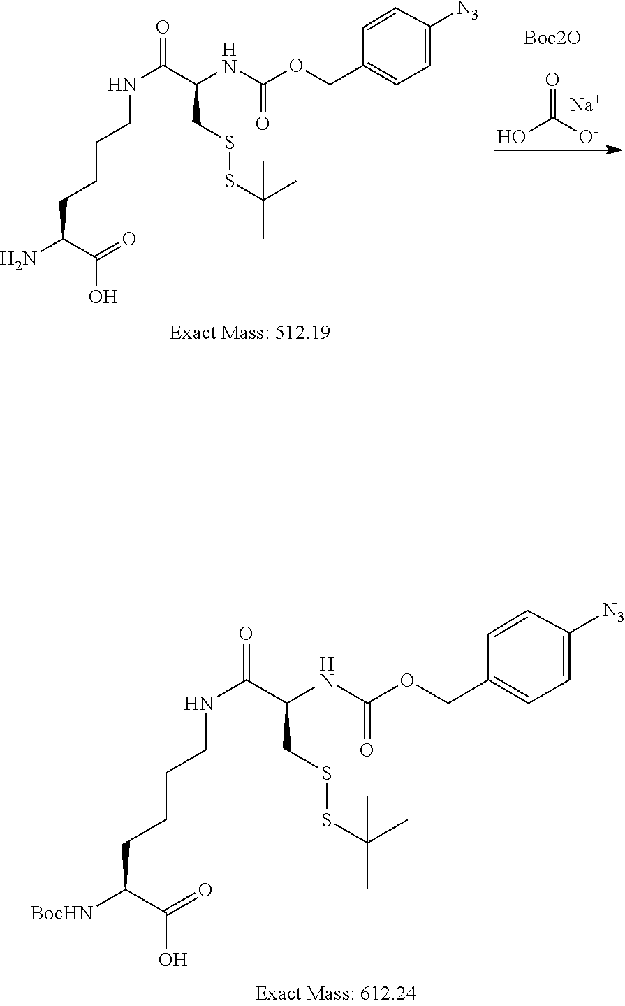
[Boc2O].OC([O-])=O.[Na].C(C(O)=O)(CCCCNC(C(CSSC(C)(C)C)NC(=O)OCC1=CC=C([N3])C=C1)=O)N.C(C(O)=O)(CCCCNC(C(CSSC(C)(C)C)NC(=O)OCC1=CC=C([N3])C=C1)=O)[BocHN]
